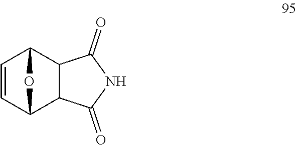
C1=CC2C3C(C1O2)C(=O)NC3=O
